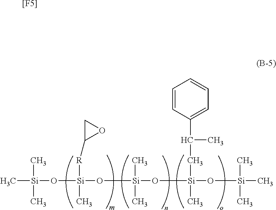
C[Si](O[Si](O[Si](O[Si](O[Si](C)(C)C)(CC(C1=CC=CC=C1)C)C)(C)C)(C)[R]C1OC1)(C)C.[[F5]]
